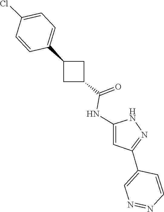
N1C(NC(C2CC(C3=CC=C(Cl)C=C3)C2)=O)=CC(C2=CN=NC=C2)=N1
